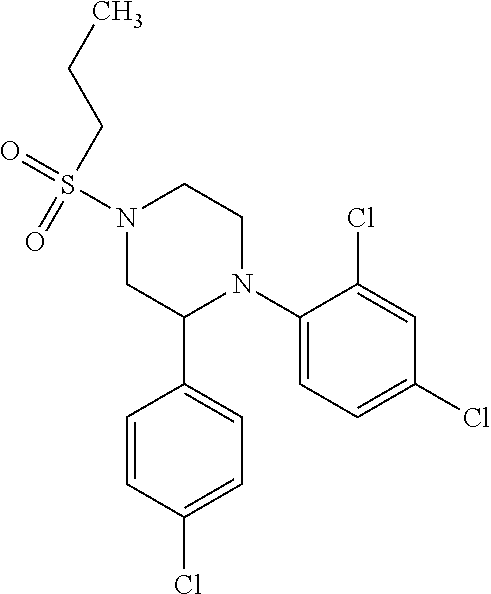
C1(N2CCN(S(=O)(=O)CCC)CC2C2=CC=C(Cl)C=C2)=CC=C(Cl)C=C1Cl
